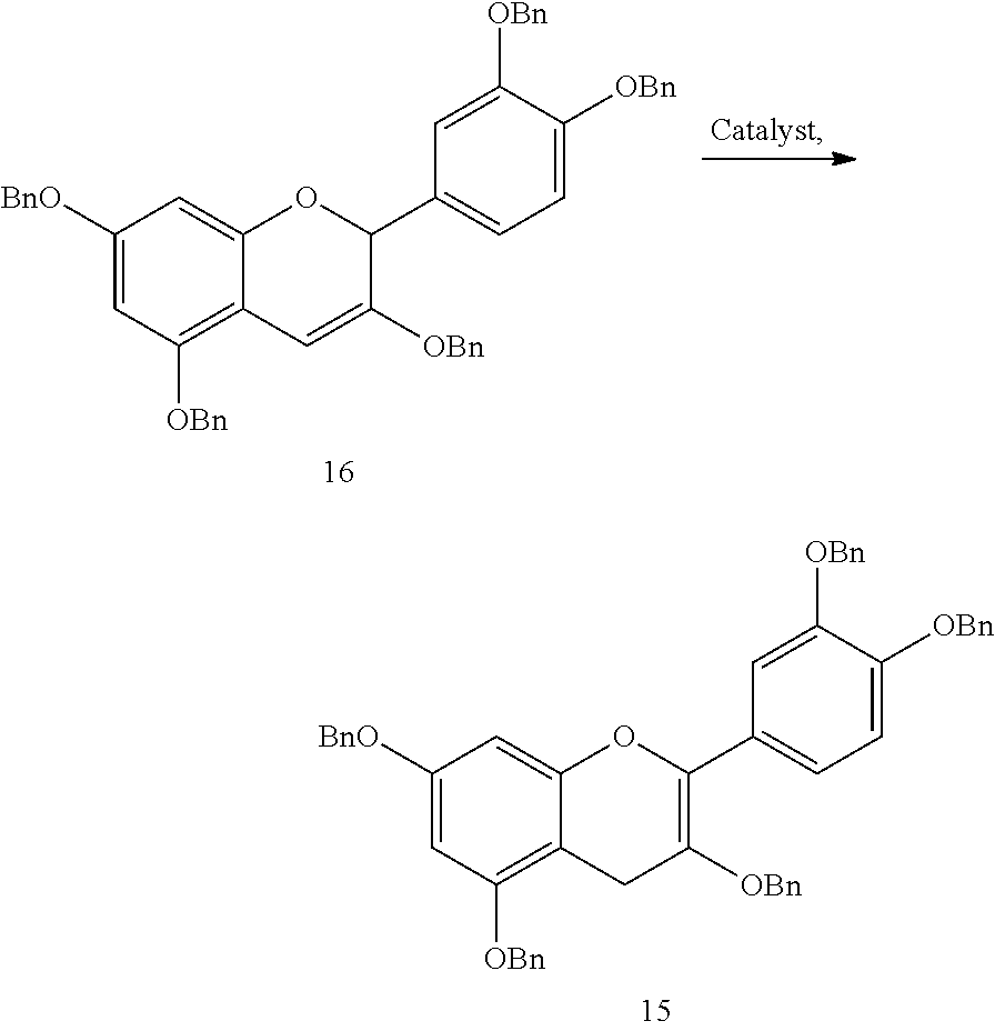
C1([BnO])=CC([OBn])=C2C(=C1)OC(C1=CC=C([OBn])C([OBn])=C1)=C([OBn])C2.C1([BnO])=CC([OBn])=C2C(=C1)OC(C1=CC=C([OBn])C([OBn])=C1)C([OBn])=C2
